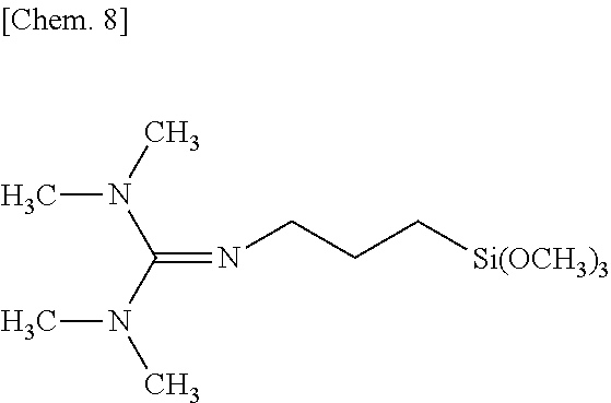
C(=NCCC[Si(OCH3)3])(N(C)C)N(C)C
